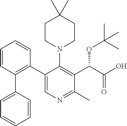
C1CN(C2=C(C(C(=O)O)OC(C)(C)C)C(C)=NC=C2C2=C(C3=CC=CC=C3)C=CC=C2)CCC1(C)C
